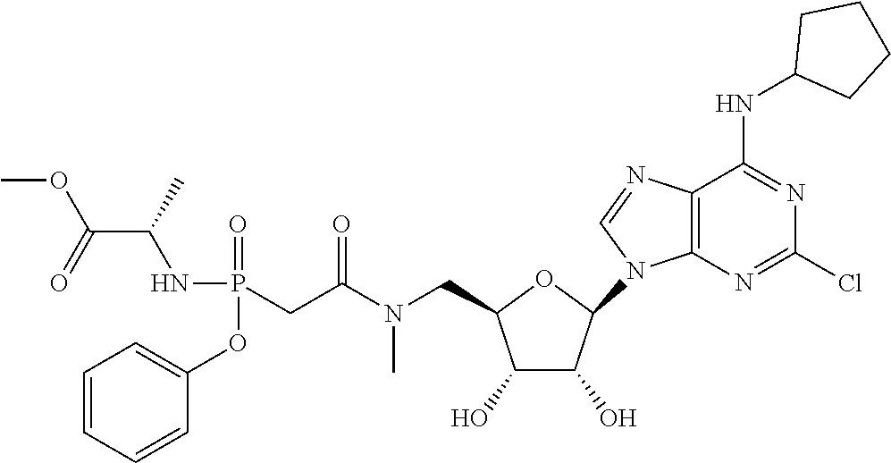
O1C(CN(C(CP(=O)(OC2=CC=CC=C2)NC(C(=O)OC)C)=O)C)C(O)C(O)C1N1C=NC2=C1N=C(Cl)N=C2NC1CCCC1
